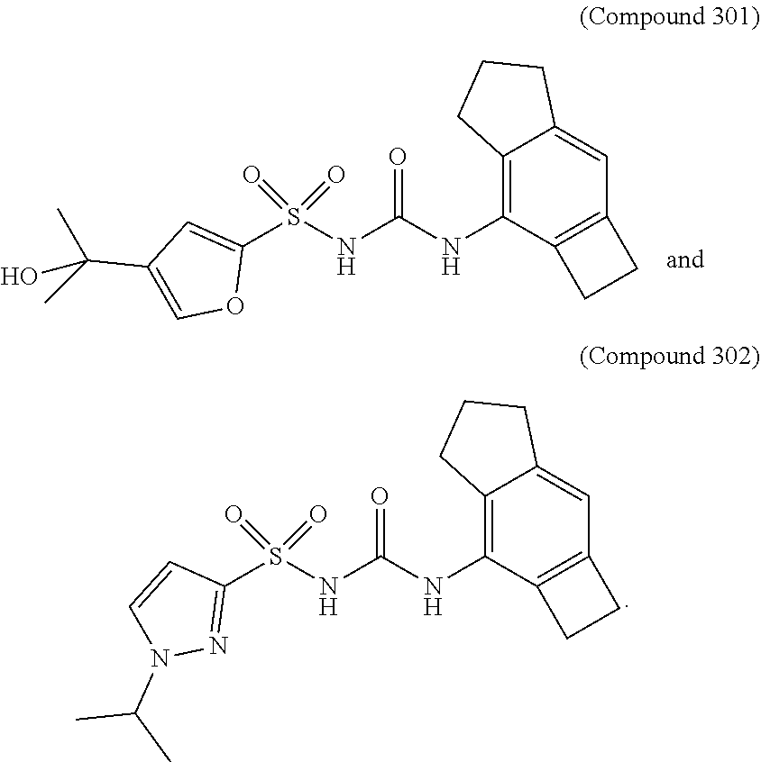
C1(S(NC(NC2=C3C(=CC4=C2CC4)CCC3)=O)(=O)=O)=CC(C(O)(C)C)=CO1.C1(S(NC(NC2=C3C(=CC4=C2CC4)CCC3)=O)(=O)=O)=NN(C(C)C)C=C1
